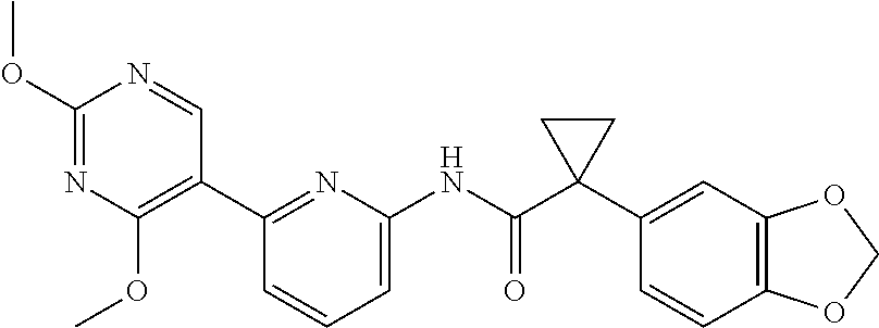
C1(C2=C(OC)N=C(OC)N=C2)=NC(NC(C2(C3=CC4=C(C=C3)OCO4)CC2)=O)=CC=C1
